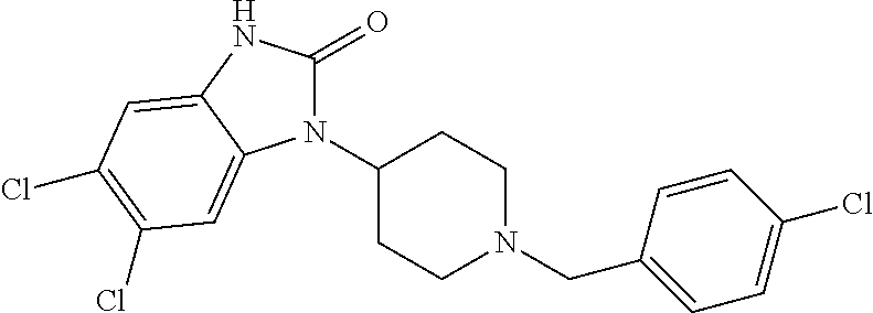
N1(C2CCN(CC3=CC=C(Cl)C=C3)CC2)C(=O)NC2=CC(Cl)=C(Cl)C=C12
